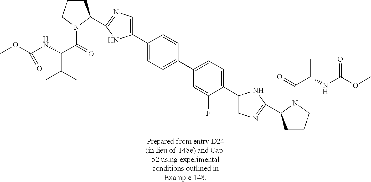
C1CCN(C(=O)C(NC(OC)=O)C(C)C)C1C1=NC=C(C2=CC=C(C3=CC=C(C4=CN=C(C5CCCN5C(=O)C(NC(OC)=O)C)N4)C(F)=C3)C=C2)N1
